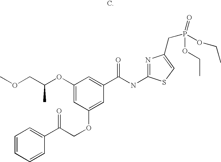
C1(OC(COC)C)=CC(OCC(C2=CC=CC=C2)=O)=CC(C(NC2=NC(CP(=O)(OCC)OCC)=CS2)=O)=C1
